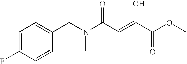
C1=C(F)C=CC(CN(C(C=C(C(OC)=O)O)=O)C)=C1
